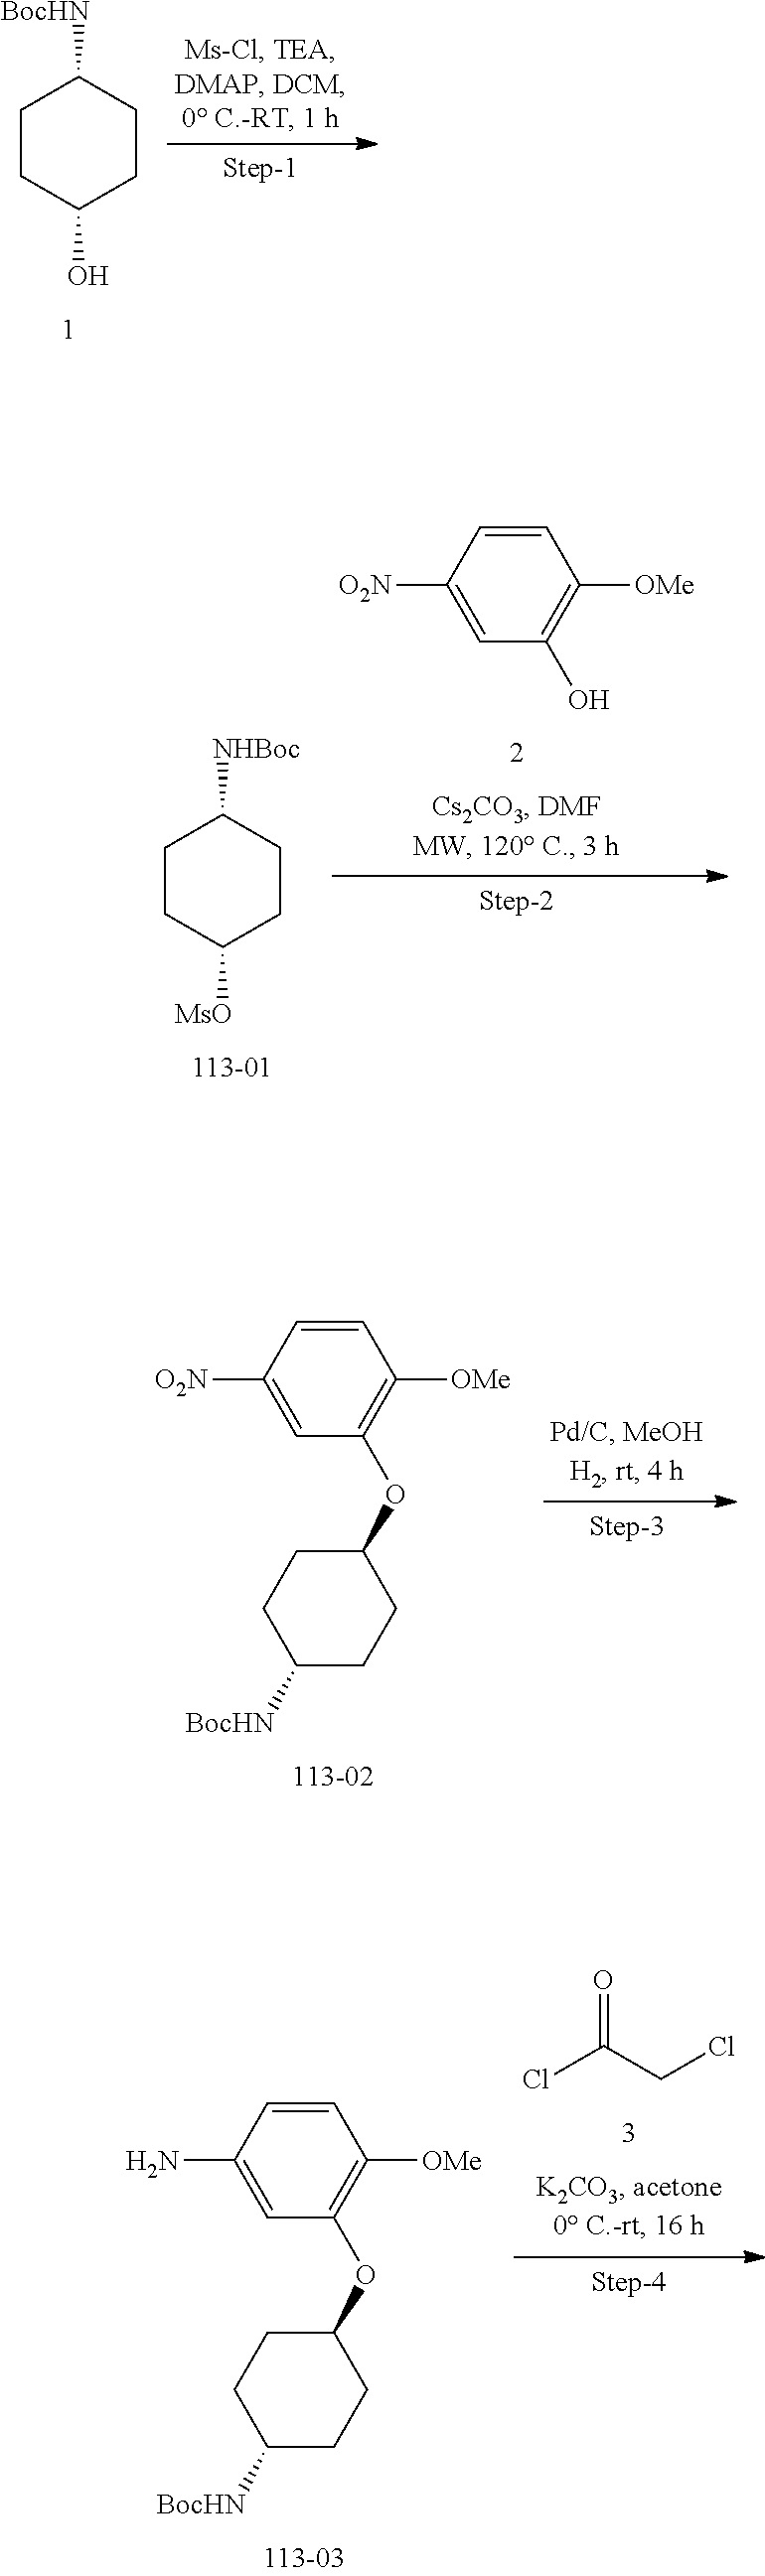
C1CC(O)CCC1[BocHN].C1CC([MsO])CCC1[NHBoc].C1=CC([O2N])=CC(O)=C1[OMe].C1=CC([O2N])=CC(OC2CCC([BocHN])CC2)=C1[OMe].C1=CC(N)=CC(OC2CCC([BocHN])CC2)=C1[OMe].O=C(CCl)Cl
